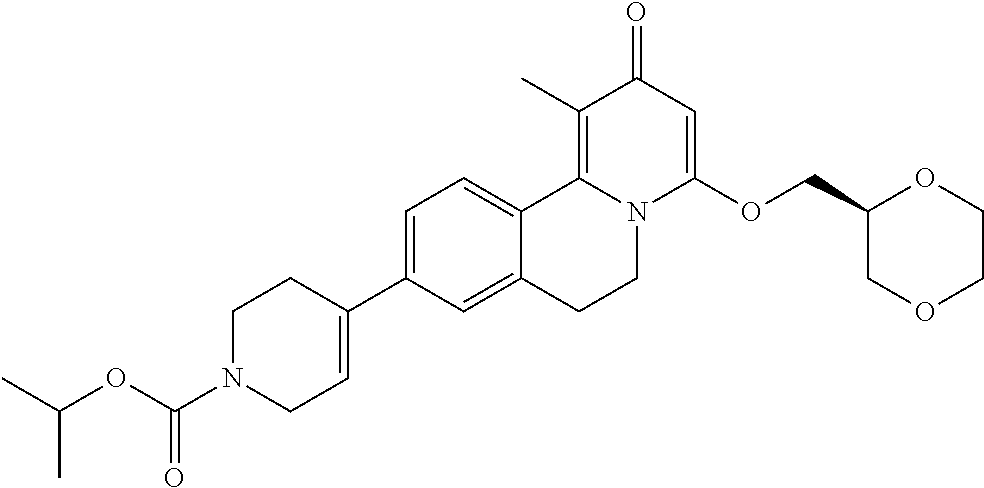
C1=C(C2=CCN(C(=O)OC(C)C)CC2)C=C2C(=C1)C1=C(C)C(=O)C=C(OCC3COCCO3)N1CC2
